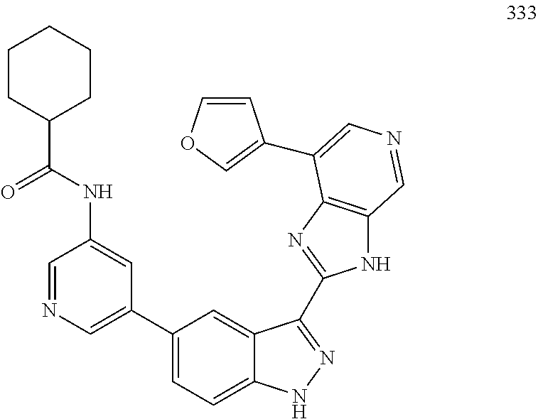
C1=NC=C(C2=CC=C3C(=C2)C(C2=NC4=C(N2)C=NC=C4C2=COC=C2)=NN3)C=C1NC(=O)C1CCCCC1
